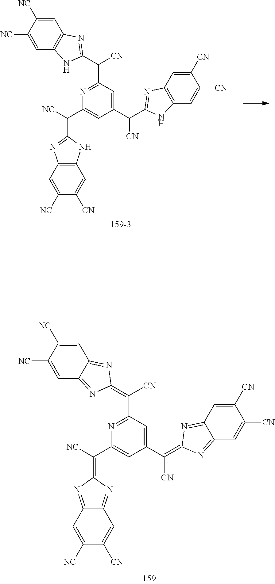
C1(C(=C2N=C3C(=N2)C=C([CN])C([CN])=C3)[CN])=CC(C(=C2N=C3C(=N2)C=C([NC])C([NC])=C3)[CN])=NC(C([NC])=C2N=C3C(=N2)C=C([CN])C([NC])=C3)=C1.C1(C(C2=NC3=C(N2)C=C([CN])C([CN])=C3)[CN])=CC(C(C2=NC3=C(N2)C=C([NC])C([NC])=C3)[CN])=NC(C([NC])C2=NC3=C(N2)C=C([CN])C([NC])=C3)=C1
